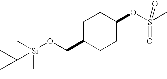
CC([Si](C)(C)OCC1CCC(OS(C)(=O)=O)CC1)(C)C
